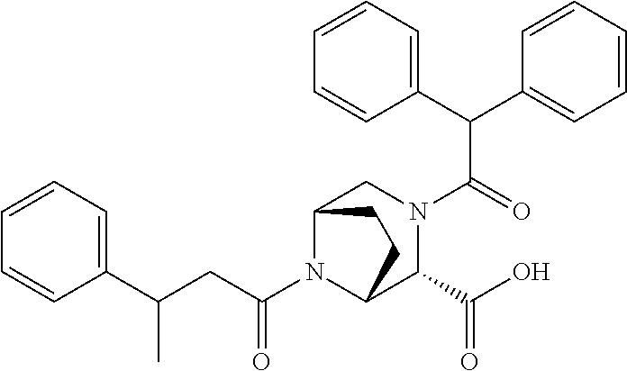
C(N1C2C(C(=O)O)N(C(C(C3=CC=CC=C3)C3=CC=CC=C3)=O)CC1CC2)(CC(C1=CC=CC=C1)C)=O
